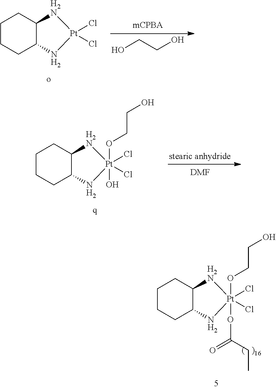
OCCO.C1CCC2C(C1)[H2N][Pt](Cl)(Cl)N2.[DMF].[stearic anhydride].C1CCC2C(C1)[H2N][Pt](Cl)(Cl)(O)(OCCO)N2.C1CCC2C(C1)[H2N][Pt](Cl)(Cl)(OC(=O)CC)(OCCO)N2
